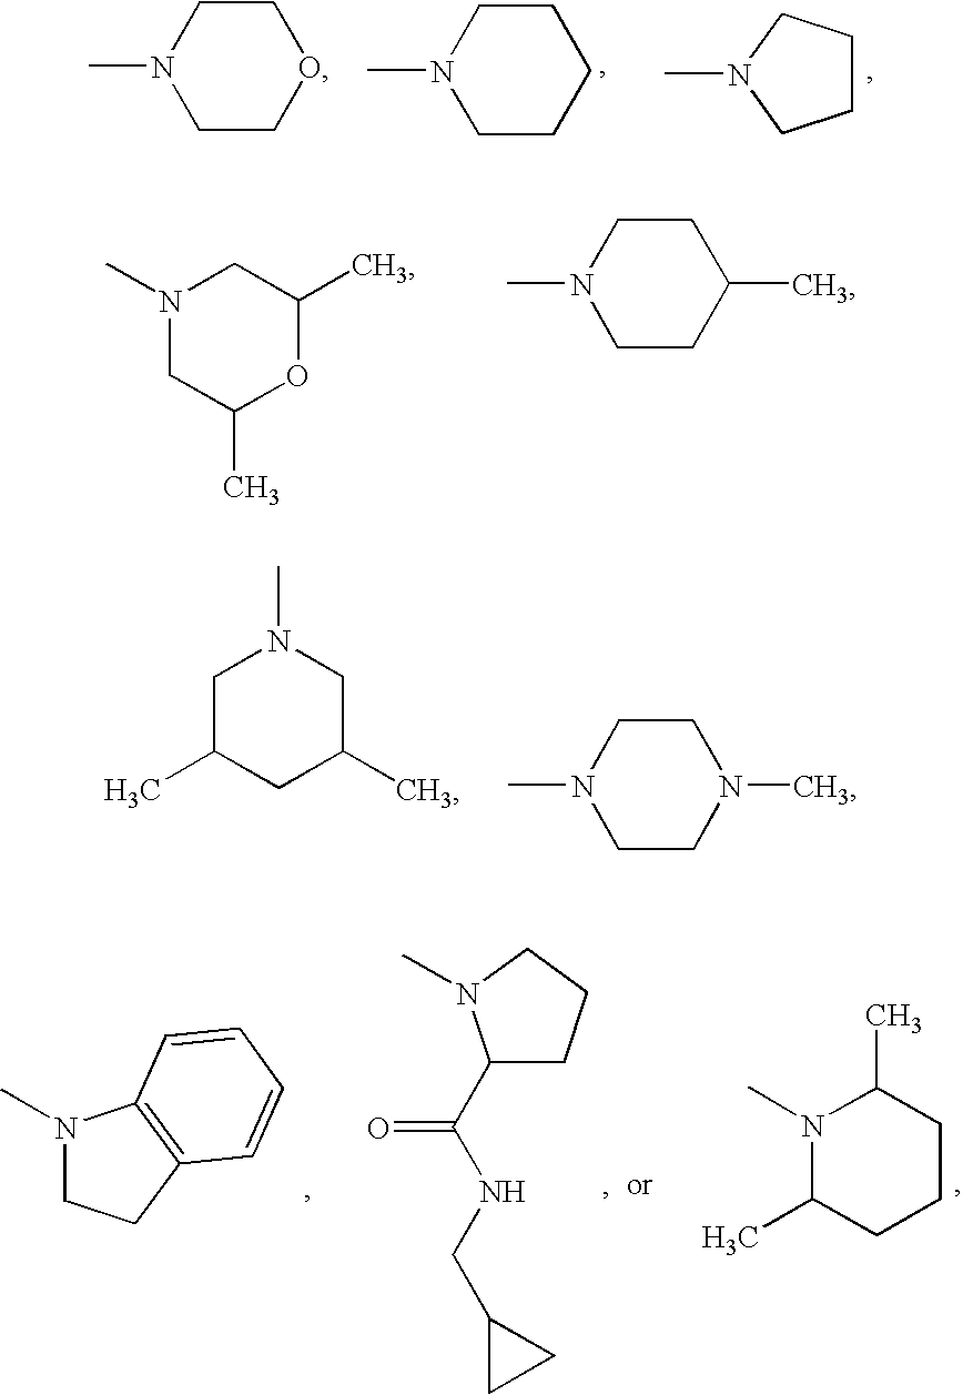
C1COCCN1C.N1(C)CCCCC1.C1CCN(C)C1.N1(C)CC(C)OC(C)C1.N1(C)CCC(C)CC1.C1C(C)CC(C)CN1C.N1(C)CCN(C)CC1.N1(C)CCC2=C1C=CC=C2.C1(C(=O)NCC2CC2)CCCN1C.N1(C)C(C)CCCC1C
